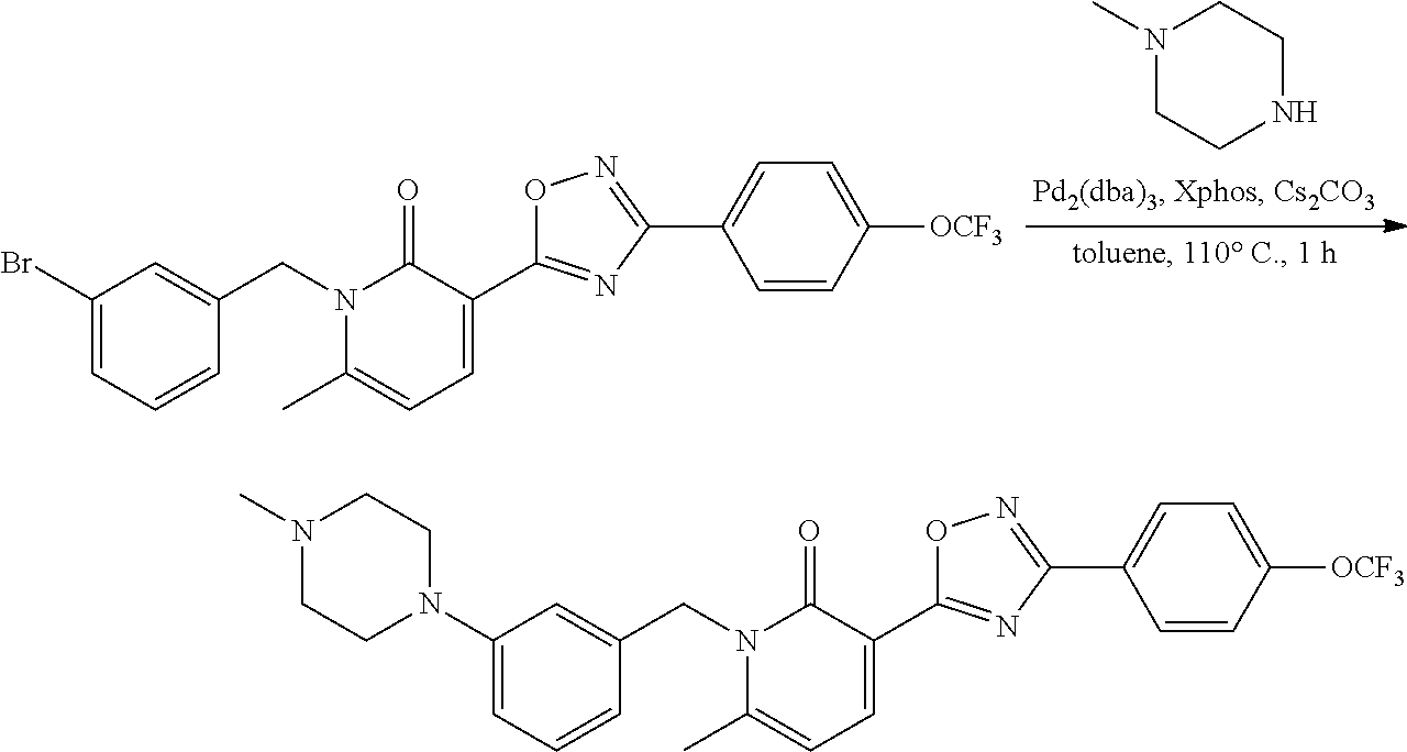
N1(CC2=CC(Br)=CC=C2)C(C)=CC=C(C2=NC(C3=CC=C([OCF3])C=C3)=NO2)C1=O.N1(C)CCNCC1.N1(CC2=CC(N3CCN(C)CC3)=CC=C2)C(C)=CC=C(C2=NC(C3=CC=C([OCF3])C=C3)=NO2)C1=O
